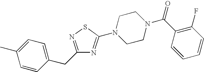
C1=CC(CC2=NSC(N3CCN(C(C4=C(F)C=CC=C4)=O)CC3)=N2)=CC=C1C
